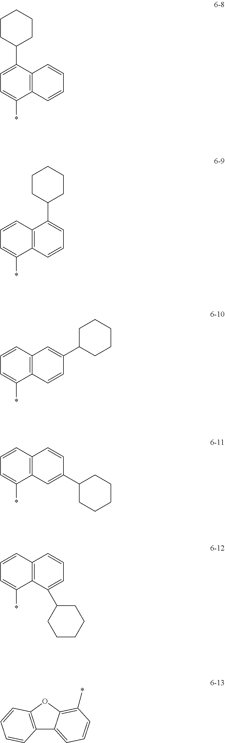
C12=C(C=CC=C1)C(*)=CC=C2C1CCCCC1.C12=C(C=CC=C1C1CCCCC1)C(*)=CC=C2.C12=C(C=CC(C3CCCCC3)=C1)C(*)=CC=C2.C12=C(C=C(C3CCCCC3)C=C1)C(*)=CC=C2.C12=C(C(C3CCCCC3)=CC=C1)C(*)=CC=C2.C12=C(OC3=C(*)C=CC=C13)C=CC=C2
